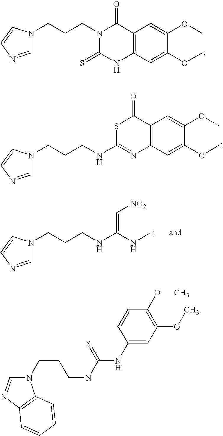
C1=NC=CN1CCCN1C(=S)NC2=C(C1=O)C=C(OC)C(OC)=C2.S1C(NCCCN2C=NC=C2)=NC2=C(C1=O)C=C(OC)C(OC)=C2.C(=C(NC)NCCCN1C=NC=C1)[NO2].N1(CCCNC(=S)NC2=CC(OC)=C(OC)C=C2)C=NC2=C1C=CC=C2
